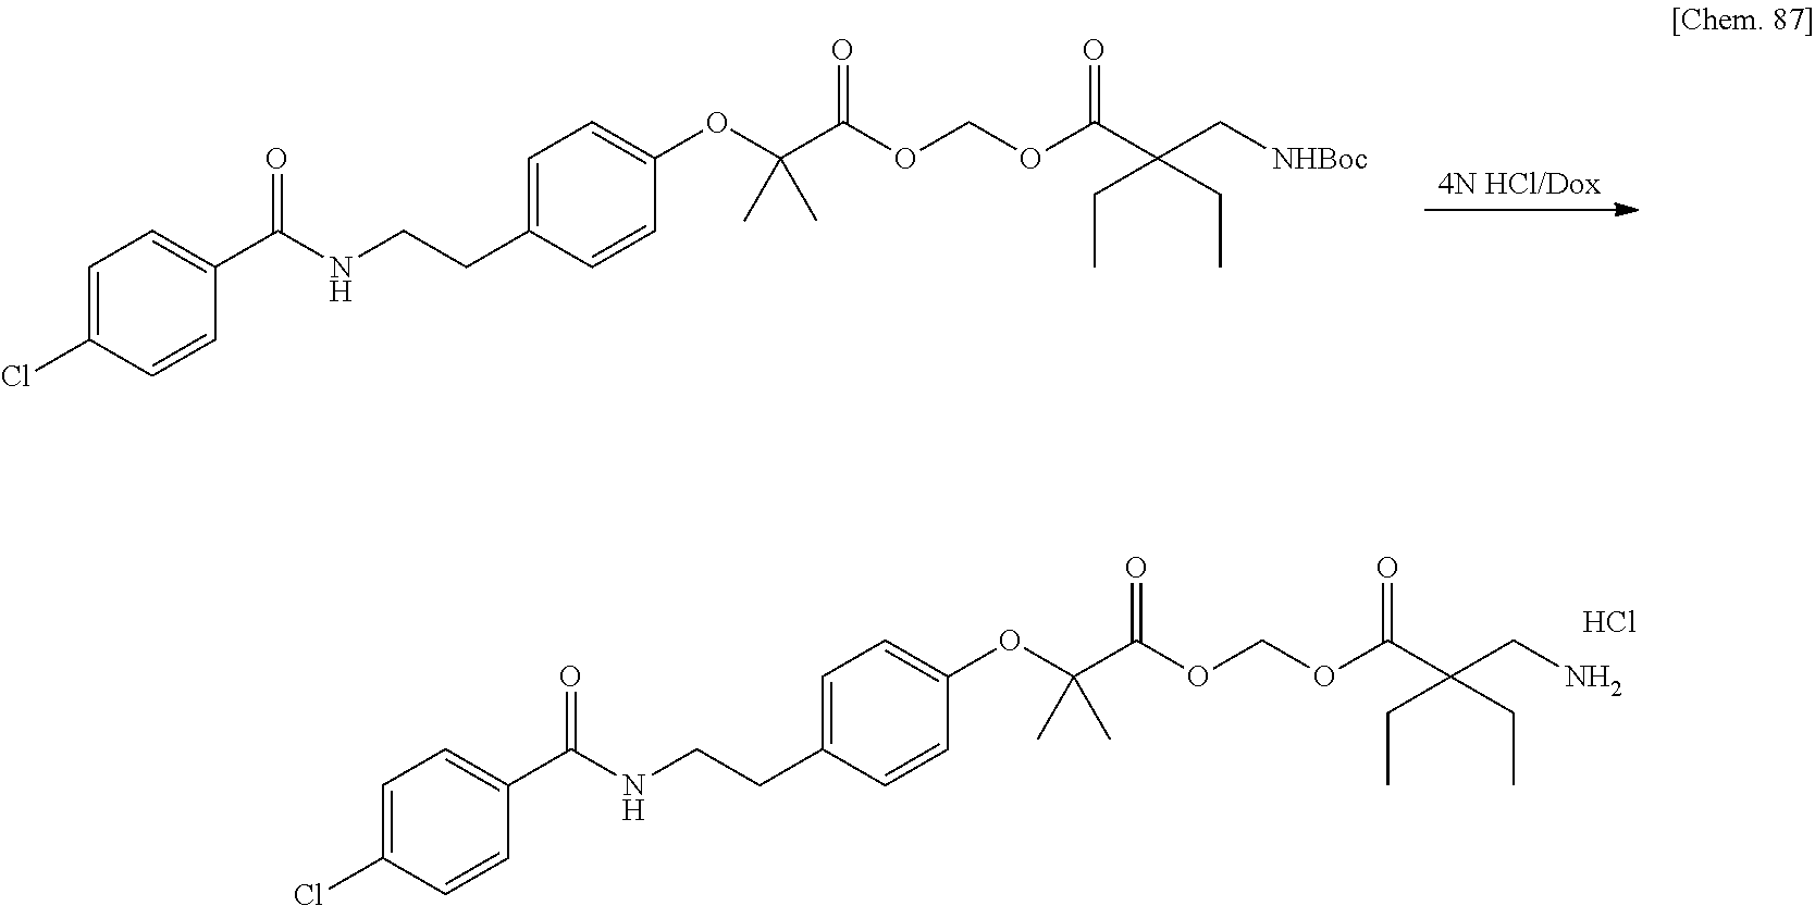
[4N HCl/Dox].C1=C(Cl)C=CC(C(NCCC2=CC=C(OC(C(=O)OCOC(C(C[NHBoc])(CC)CC)=O)(C)C)C=C2)=O)=C1.C1=C(Cl)C=CC(C(NCCC2=CC=C(OC(C(=O)OCOC(C(CN)(CC)CC)=O)(C)C)C=C2)=O)=C1.Cl
